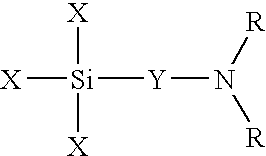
[X][Si]([X])([X])[Y]N([R])[R]
